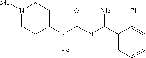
N1([Me])CCC(N(C(=O)NC(C2=CC=CC=C2Cl)[Me])[Me])CC1
